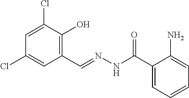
C1=C(Cl)C(O)=C(C=NNC(C2=CC=CC=C2N)=O)C=C1Cl
